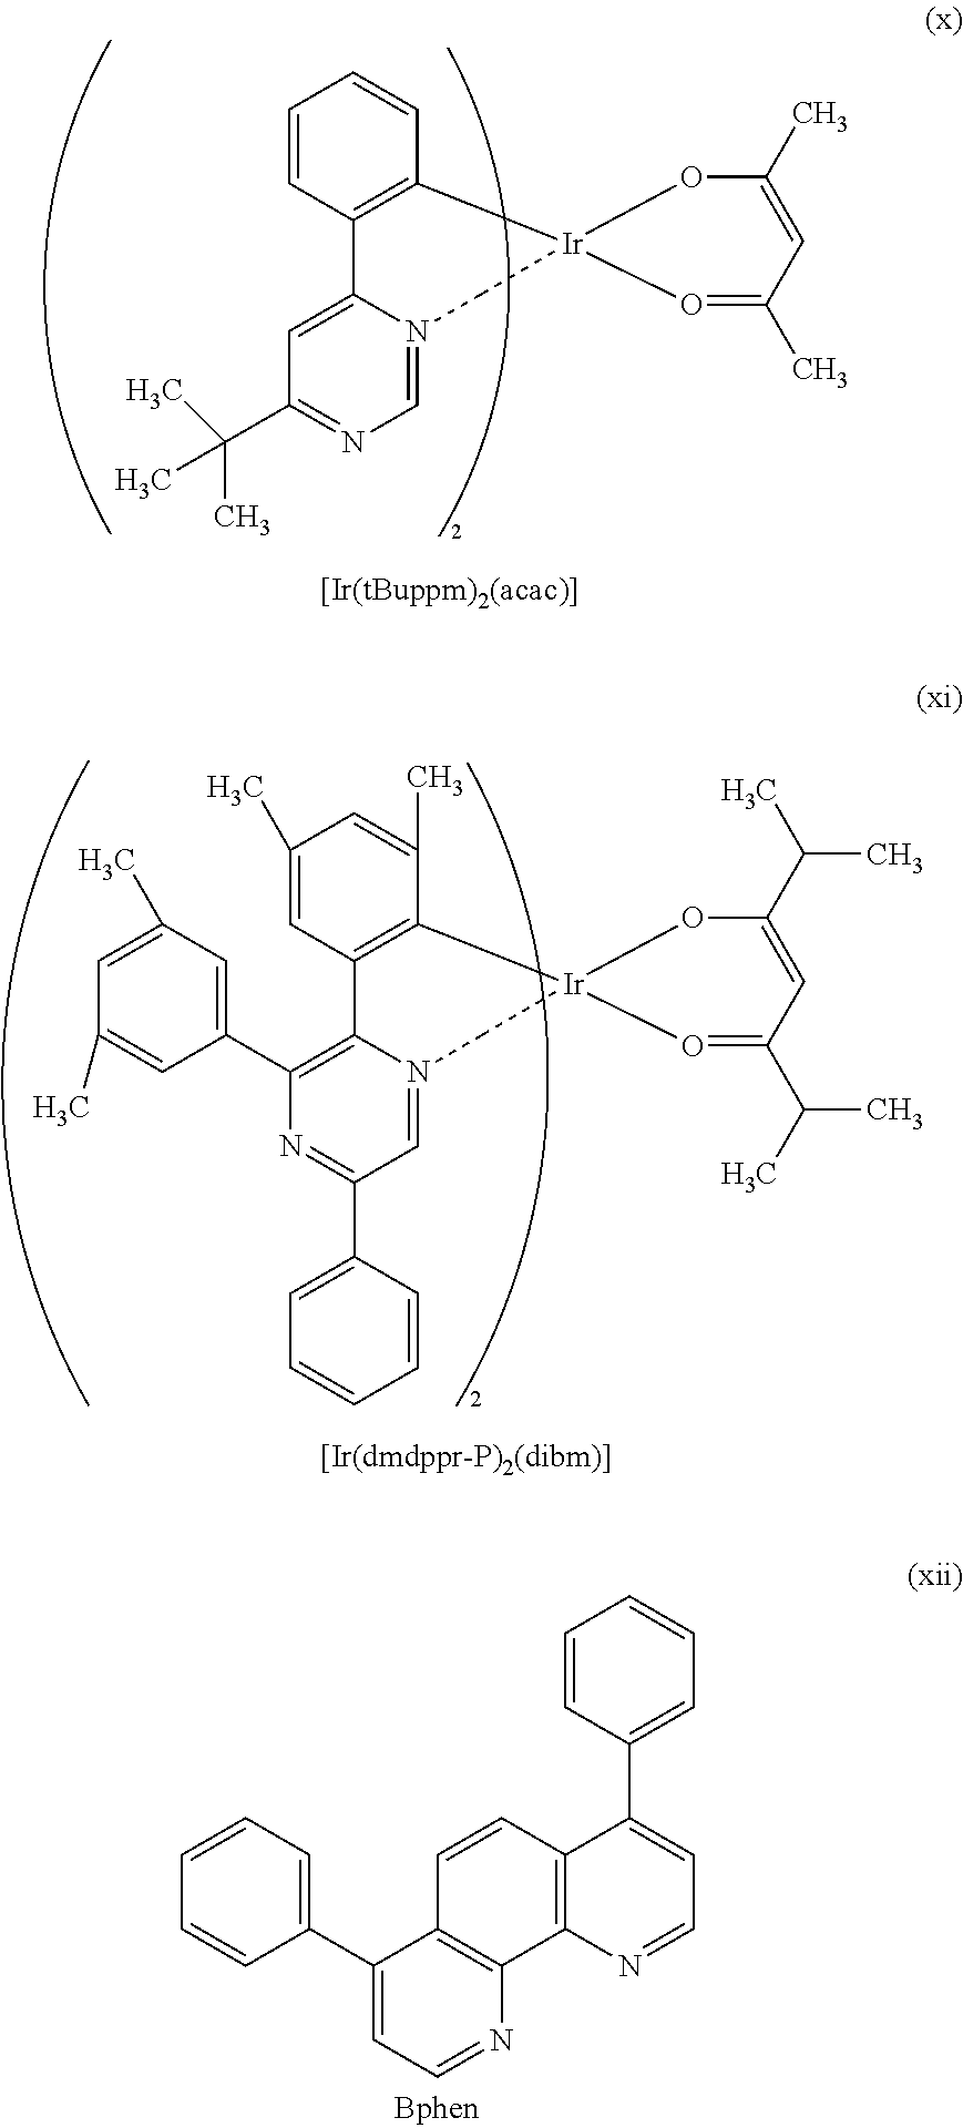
C1(C(C)C)=CC(C(C)C)=O[Ir]2(O1)CN1=CC(C3=CC=CC=C3)=NC(C3=CC(C)=CC(C)=C3)=C1C1=C2C(C)=CC(C)=C1.C1=CC2=C(C3=C1C(C1=CC=CC=C1)=CC=N3)N=CC=C2C1=CC=CC=C1.C1(C)=CC(C)=O[Ir]2(O1)CN1=CN=C(C(C)(C)C)C=C1C1=C2C=CC=C1
